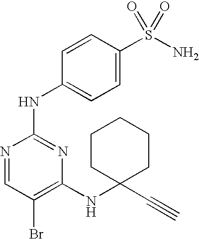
N1=CC(Br)=C(NC2(C#C)CCCCC2)N=C1NC1=CC=C(S(N)(=O)=O)C=C1
